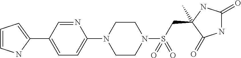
CC1(CS(N2CCN(C3=CC=C(C4=CC=CN4)C=N3)CC2)(=O)=O)NC(=O)NC1=O
